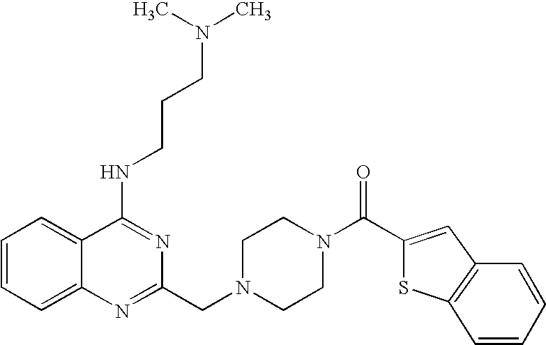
C1=CC=C2C(=C1)C(NCCCN(C)C)=NC(CN1CCN(C(C3=CC4=C(S3)C=CC=C4)=O)CC1)=N2
